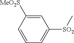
[SO2](C1=CC=CC([SO2Me])=C1)C
